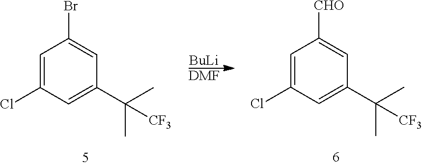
[BuLi].[DMF].C1=C(Cl)C=C(C(C)(C)[CF3])C=C1[CHO].C1=C(Cl)C=C(C(C)(C)[CF3])C=C1Br
